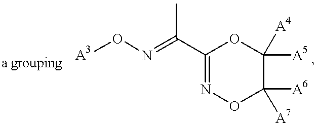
[A3]ON=C(C)C1=NOC([A6])([A7])C([A5])([A4])O1
